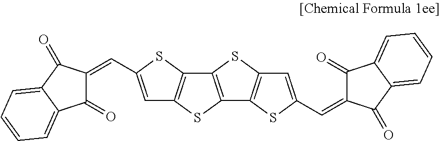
C1=C(C=C2C(=O)C3=CC=CC=C3C2=O)SC2=C1SC1=C2SC2=C1SC(C=C1C(=O)C3=CC=CC=C3C1=O)=C2
